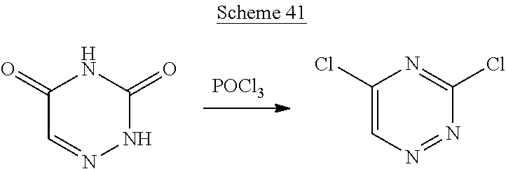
[POCl3].C1(=O)C=NNC(=O)N1.C1(Cl)=CN=NC(Cl)=N1
